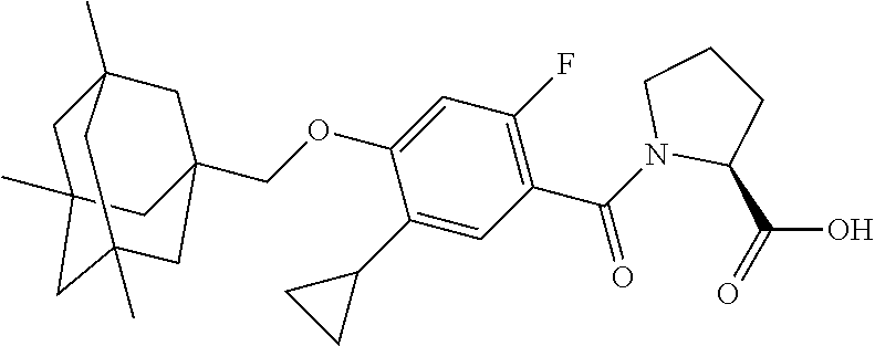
C1(C2CC2)=CC(C(N2C(C(=O)O)CCC2)=O)=C(F)C=C1OCC12CC3(C)CC(C)(CC(C)(C1)C3)C2
